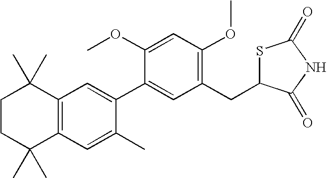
C1CC(C)(C)C2=C(C1(C)C)C=C(C1=CC(CC3SC(=O)NC3=O)=C(OC)C=C1OC)C(C)=C2
